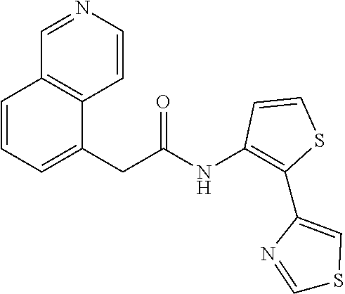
C(C(NC1=C(C2=CSC=N2)SC=C1)=O)C1=CC=CC2=C1C=CN=C2
